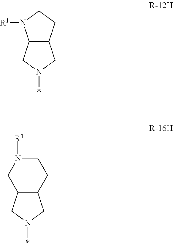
C12C(CCN1[R1])CN(*)C2.C12C(CN(*)C1)CCN([R1])C2
